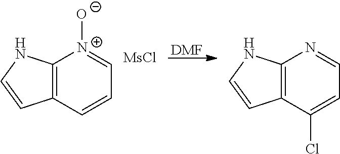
C12=C(C=CC=[N+]1[O-])C=CN2.[MsCl].[DMF].C12=C(C(Cl)=CC=N1)C=CN2
